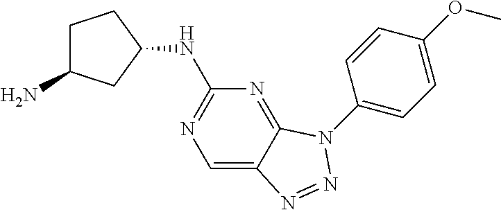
C1=C2C(=NC(NC3CCC(N)C3)=N1)N(C1=CC=C(OC)C=C1)N=N2
